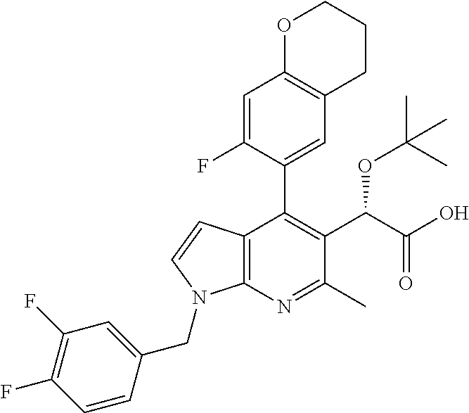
C12=C(N=C(C)C(C(C(O)=O)OC(C)(C)C)=C1C1=CC3=C(C=C1F)OCCC3)N(CC1=CC(F)=C(F)C=C1)C=C2
